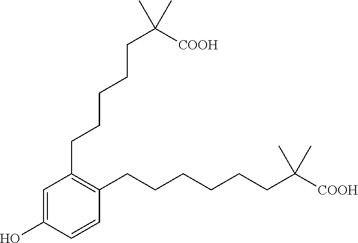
C1(CCCCCC([COOH])(C)C)=C(CCCCCCC([COOH])(C)C)C=CC(O)=C1
